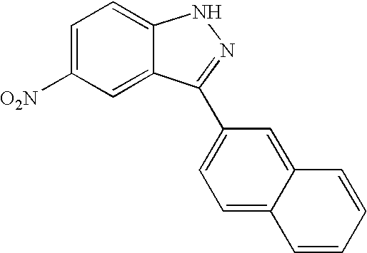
[O2N]C1=CC=C2C(=C1)C(C1=CC=C3C(=C1)C=CC=C3)=NN2
